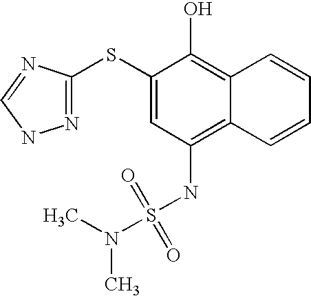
N(S(NC1=C2C(=C(O)C(SC3=NNC=N3)=C1)C=CC=C2)(=O)=O)(C)C
